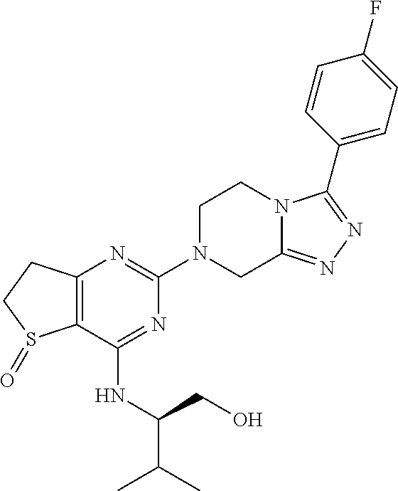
C12=C(C(NC(C(C)C)CO)=NC(N3CC4=NN=C(C5=CC=C(F)C=C5)N4CC3)=N1)S(=O)CC2
